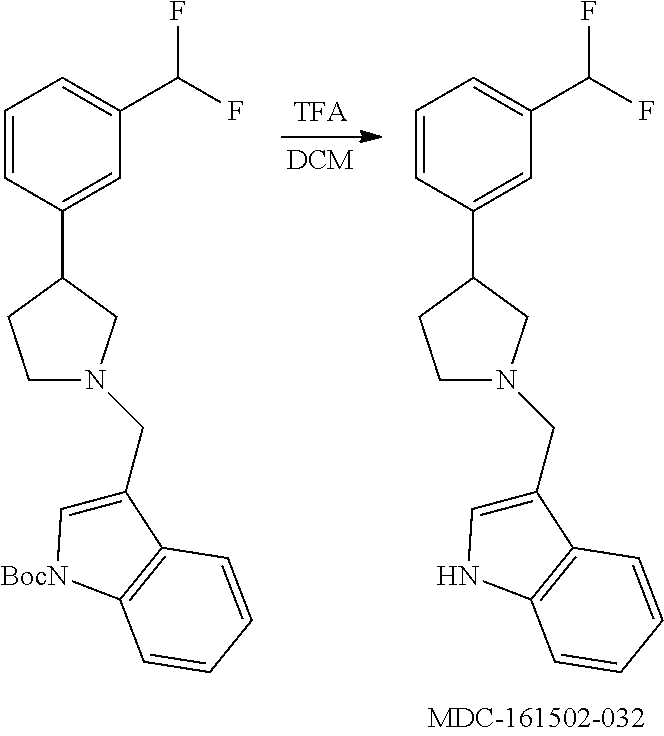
C1=CC(C2CCN(CC3=CNC4=C3C=CC=C4)C2)=CC(C(F)F)=C1.C1=CC(C2CCN(CC3=C[BocN]C4=C3C=CC=C4)C2)=CC(C(F)F)=C1
